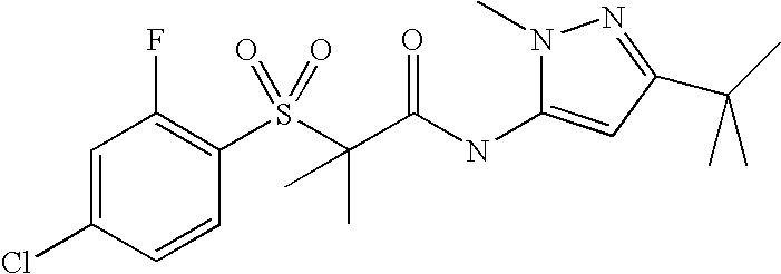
C1=C(Cl)C=CC(S(C(C(NC2=CC(C(C)(C)C)=NN2C)=O)(C)C)(=O)=O)=C1F
